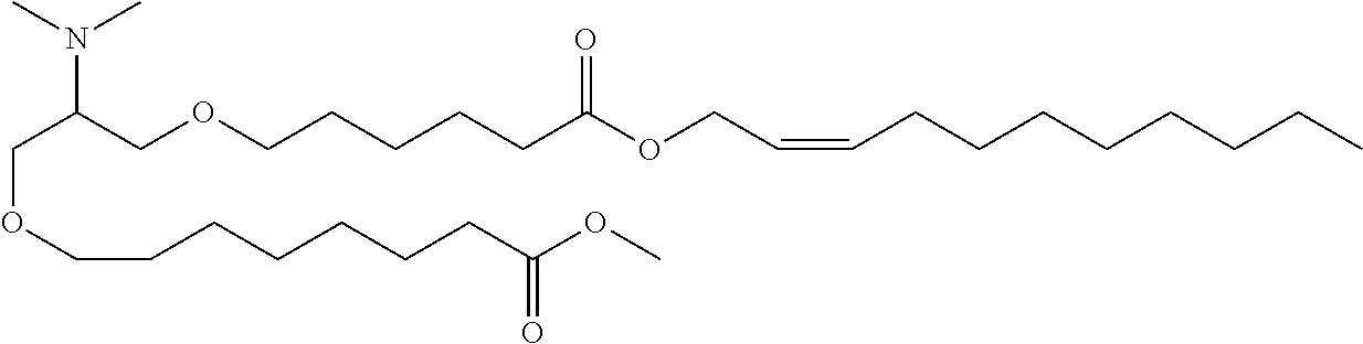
C(C(COCCCCCC(OCC=CCCCCCCCC)=O)N(C)C)OCCCCCCCC(OC)=O
